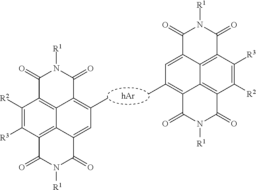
C1(=O)C2=C3C(=C(C)C=C4C3=C(C([R3])=C2[R2])C(=O)N([R1])C4=O)C(=O)N1[R1].C1(=O)C2=C3C(=CC(C)=C4C3=C(C([R2])=C2[R3])C(=O)N([R1])C4=O)C(=O)N1[R1]
